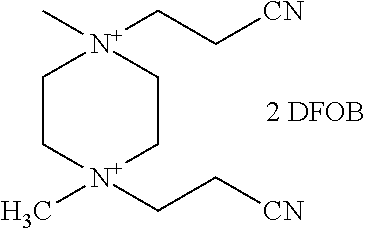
C1C[N+](C)(CC[CN])CC[N+]1(C)CC[CN].[2 DFOB]
